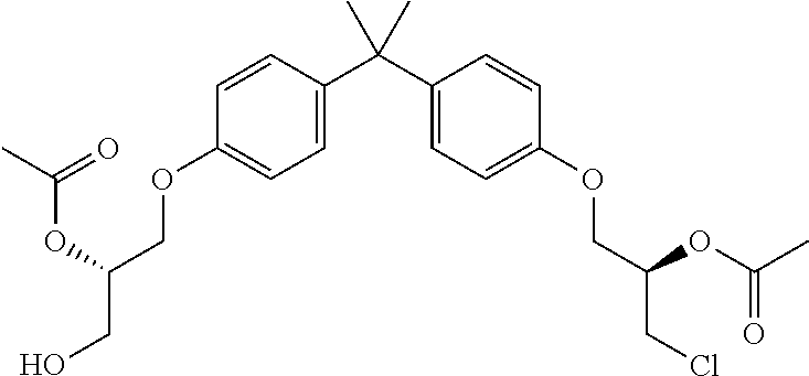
C1=C(C(C2=CC=C(OCC(CCl)OC(C)=O)C=C2)(C)C)C=CC(OCC(CO)OC(C)=O)=C1
